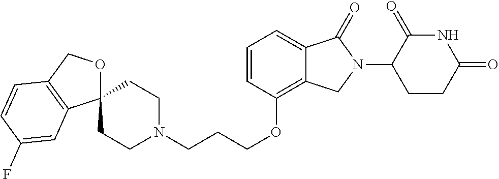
C(COC1=C2C(=CC=C1)C(=O)N(C1C(=O)NC(=O)CC1)C2)CN1CCC2(CC1)OCC1=C2C=C(F)C=C1
